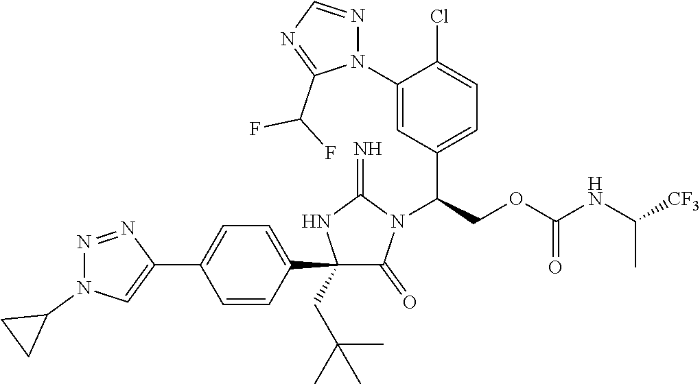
C1(C2=CC=C(C3=CN(C4CC4)N=N3)C=C2)(CC(C)(C)C)C(=O)N(C(COC(NC([CF3])C)=O)C2=CC=C(Cl)C(N3N=CN=C3C(F)F)=C2)C(=N)N1
